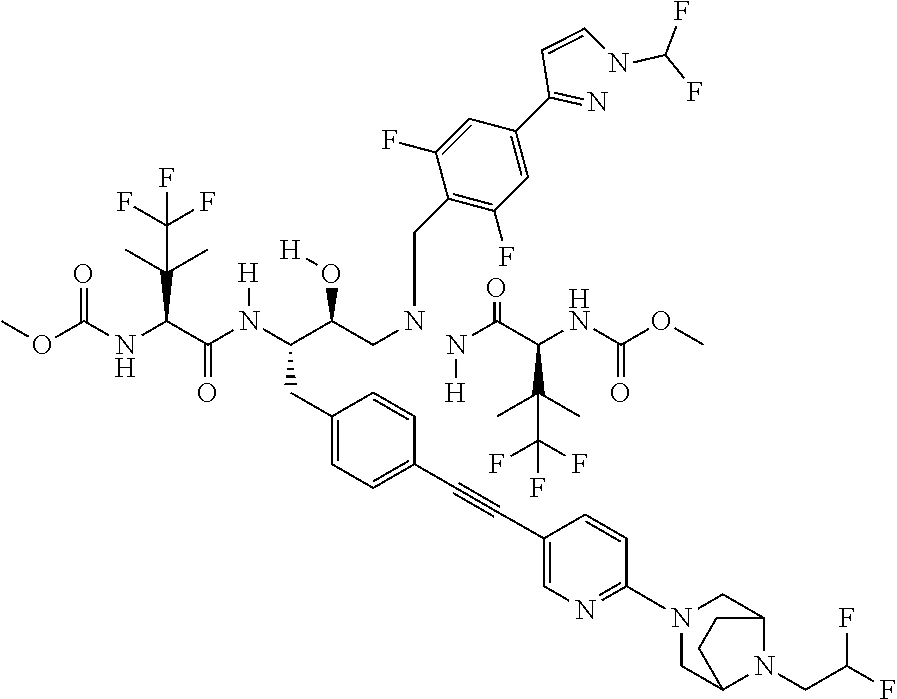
N(C(C(NC(OC)=O)C(C)(C)C(F)(F)F)=O)[H].COC(NC(C(N(C(C(CNCC1=C(F)C=C(C(=N)C=CNC(F)F)C=C1F)O[H])CC1=CC=C(C#CC2=CN=C(N3CC4N(CC(F)F)C(C3)CC4)C=C2)C=C1)[H])=O)C(C(F)(F)F)(C)C)=O
